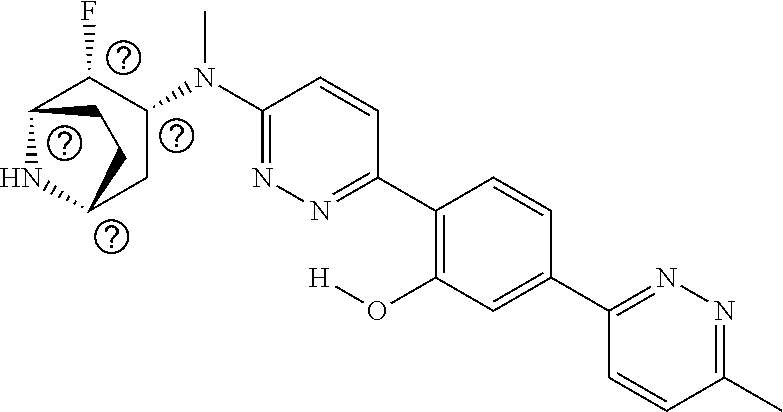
C1(N(C2C(F)C3NC(C2)CC3)C)=NN=C(C2=C(O[H])C=C(C3=NN=C(C)C=C3)C=C2)C=C1
